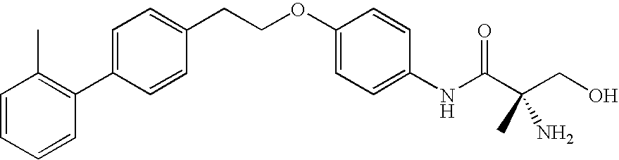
C1=CC=CC(C2=CC=C(CCOC3=CC=C(NC(C(CO)(C)N)=O)C=C3)C=C2)=C1C
